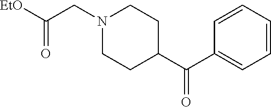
N1(CC([EtO])=O)CCC(C(C2=CC=CC=C2)=O)CC1
